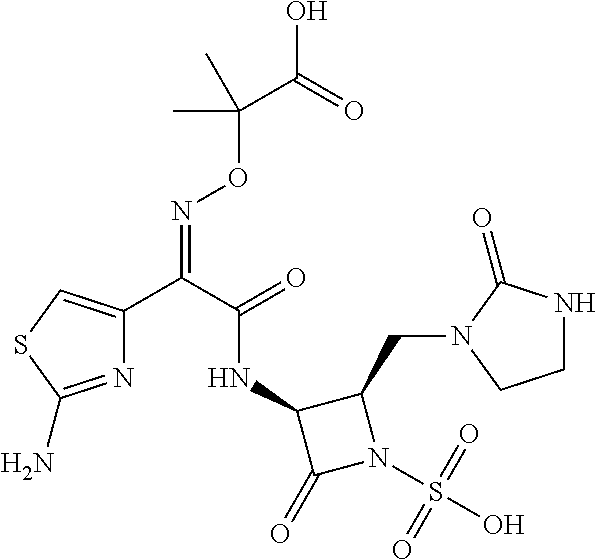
N1=C(N)SC=C1C(C(NC1C(=O)N(S(O)(=O)=O)C1CN1CCNC1=O)=O)=NOC(C(=O)O)(C)C
